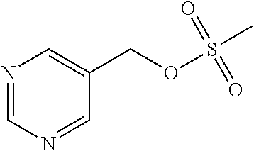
N1=CN=CC(COS(C)(=O)=O)=C1
